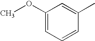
COC1=CC=CC(C)=C1
